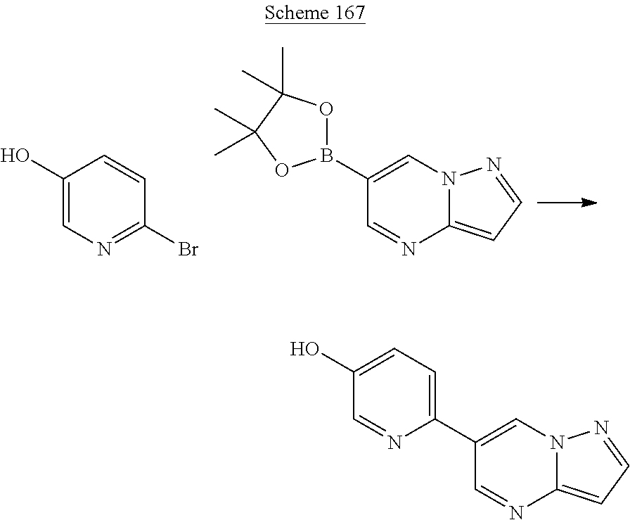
C1(O)=CN=C(Br)C=C1.C1(B2OC(C)(C)C(C)(C)O2)=CN2C(=CC=N2)N=C1.C1(C2=CC=C(O)C=N2)=CN2C(=CC=N2)N=C1
